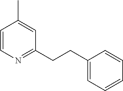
C1=CN=C(CCC2=CC=CC=C2)C=C1C
